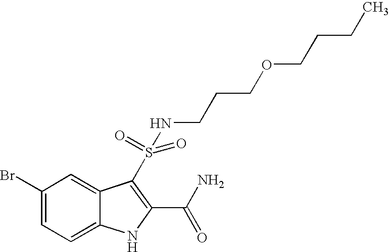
C1(Br)=CC=C2C(=C1)C(S(=O)(NCCCOCCCC)=O)=C(C(N)=O)N2
